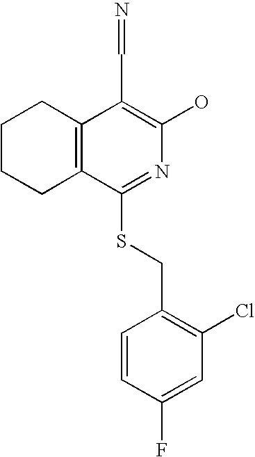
C1CCC2=C(C1)C(C=N)=C(O)N=C2SCC1=C(Cl)C=C(F)C=C1
